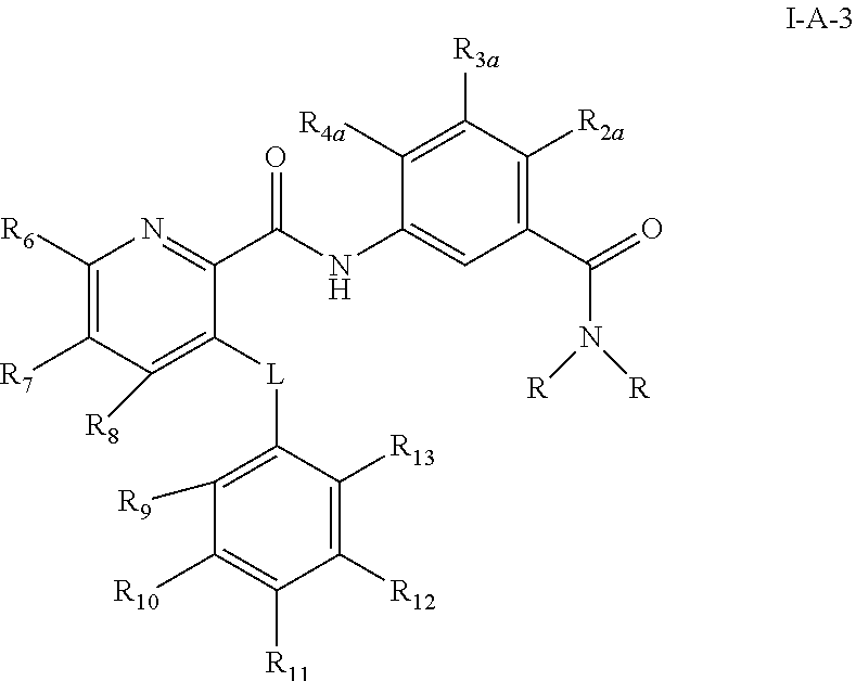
C1(C(NC2=CC(C(=O)N([R])[R])=C([R2a])C([R3a])=C2[R4a])=O)=NC([R6])=C([R7])C([R8])=C1[L]C1=C([R9])C([R10])=C([R11])C([R12])=C1[R13]
